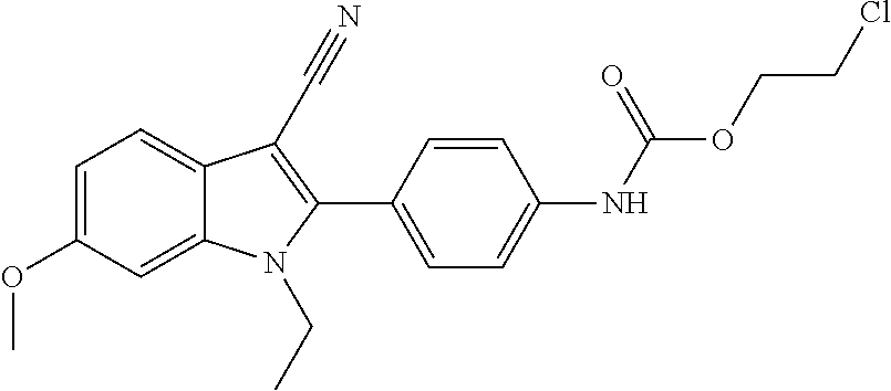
C1=C(OC)C=C2C(=C1)C(C#N)=C(C1=CC=C(NC(OCCCl)=O)C=C1)N2CC
